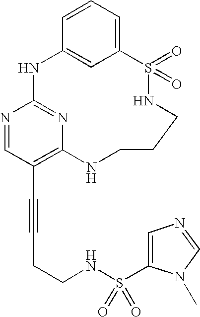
C1=CC=C2C=C1NC1=NC(=C(C#CCCNS(C3=CN=CN3C)(=O)=O)C=N1)NCCCNS2(=O)=O
